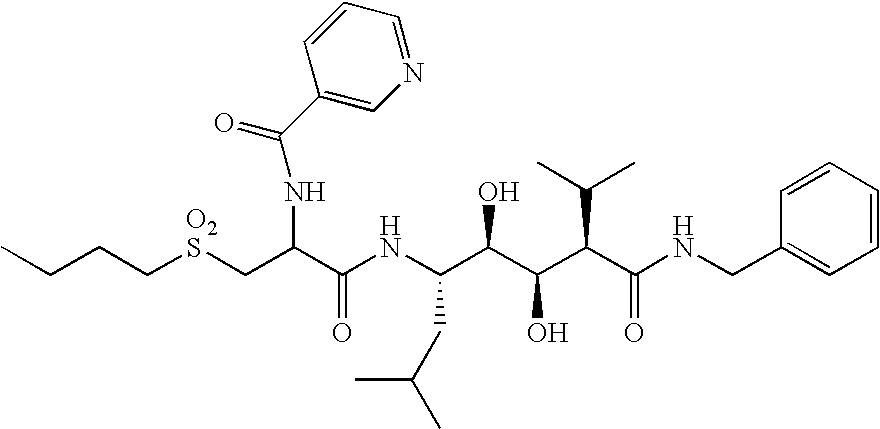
C(CC[O2S]CC(C(NC(C(C(C(C(NCC1=CC=CC=C1)=O)C(C)C)O)O)CC(C)C)=O)NC(=O)C1=CN=CC=C1)C
